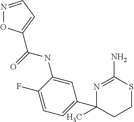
N(C1=CC(C2(C)CCSC(N)=N2)=CC=C1F)C(=O)C1=CC=NO1
